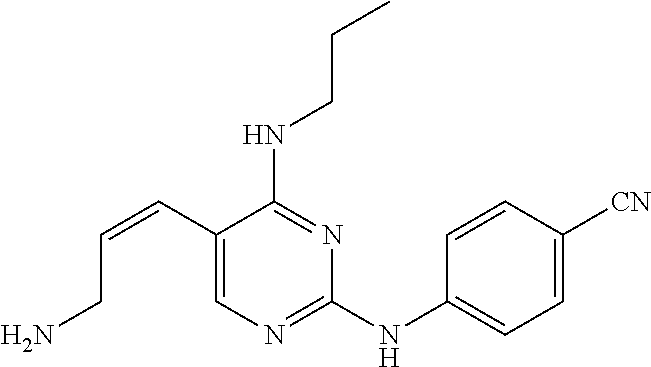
C(C1=CN=C(NC2=CC=C([CN])C=C2)N=C1NCCC)=CCN
